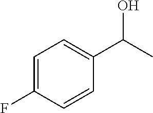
C1=C(F)C=CC(C(C)O)=C1
